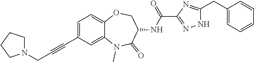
C1=C(C#CCN2CCCC2)C=C2C(=C1)OCC(NC(=O)C1=NNC(CC3=CC=CC=C3)=N1)C(=O)N2C
